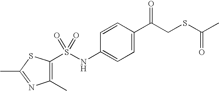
C1=C(C(CSC(C)=O)=O)C=CC(NS(=O)(=O)C2=C(C)N=C(C)S2)=C1
